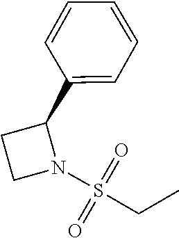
C1=CC=CC(C2CCN2S(=O)(=O)CC)=C1
